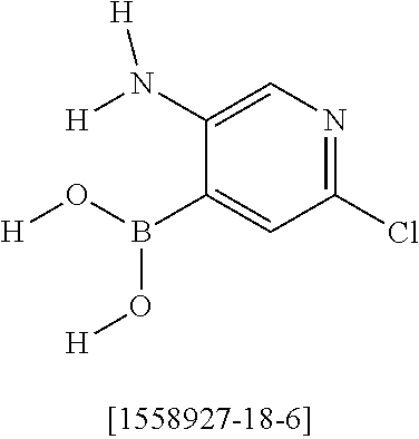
[H]OB(C1=CC(Cl)=NC=C1N([H])[H])O[H]
